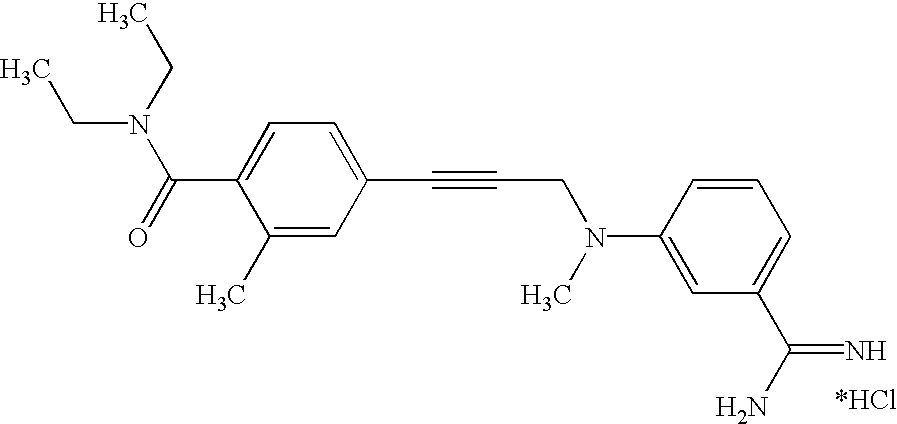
CCN(CC)C(=O)C1=CC=C(C#CCN(C)C2=CC(C(N)=N)=CC=C2)C=C1C
